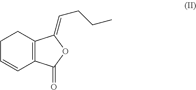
C1C=CC2=C(C1)C(=CCCC)OC2=O
